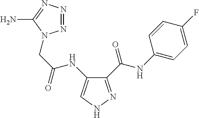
N1=NN=C(N)N1CC(=O)NC1=CNN=C1C(NC1=CC=C(F)C=C1)=O
